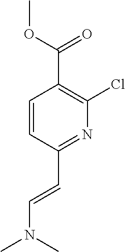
COC(C1=C(Cl)N=C(C=CN(C)C)C=C1)=O
